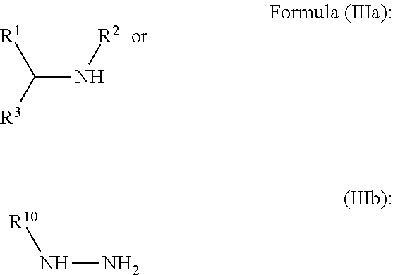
[R1]C([R3])N[R2].[R10]NN
